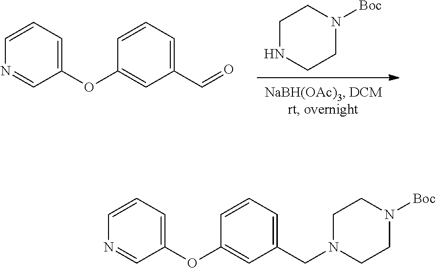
C1NCCN([Boc])C1.N1=CC(OC2=CC(C=O)=CC=C2)=CC=C1.N1=CC(OC2=CC(CN3CCN([Boc])CC3)=CC=C2)=CC=C1
